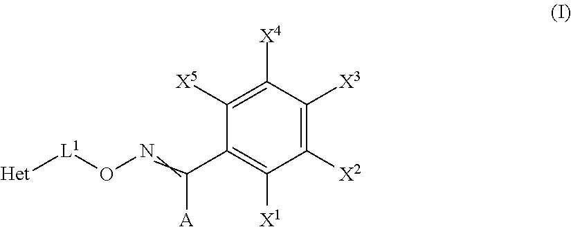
N(=C(C1=C([X1])C([X2])=C([X3])C([X4])=C1[X5])[A])O[L1][Het]
